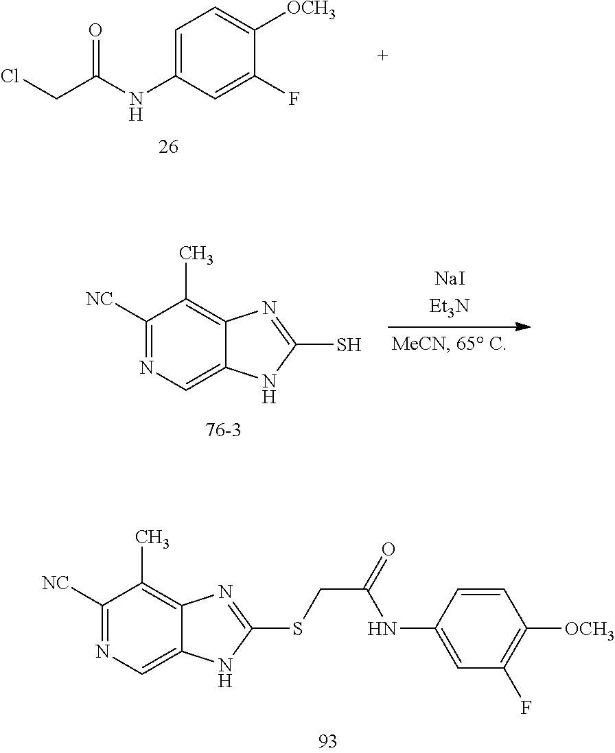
C1=C(NC(CCl)=O)C=C(F)C([OCH3])=C1.C1([NC])=NC=C2C(=C1C)N=C(S)N2.C1([NC])=NC=C2C(=C1C)N=C(SCC(=O)NC1=CC(F)=C([OCH3])C=C1)N2
